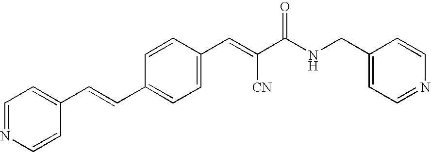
C1(C=C(C(NCC2=CC=NC=C2)=O)[CN])=CC=C(C=CC2=CC=NC=C2)C=C1
